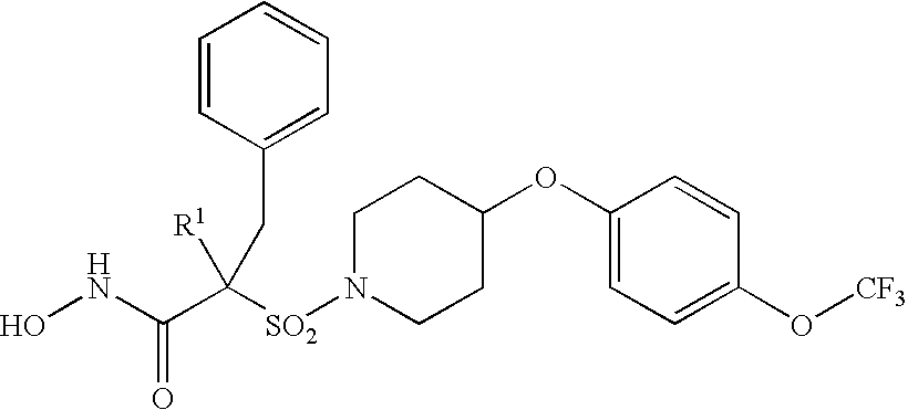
C1(OC2CCN([SO2]C(C(NO)=O)([R1])CC3=CC=CC=C3)CC2)=CC=C(O[CF3])C=C1
